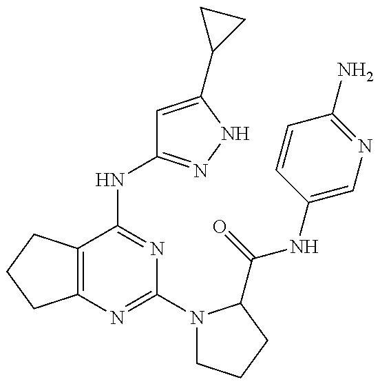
C12=C(C(NC3=NNC(C4CC4)=C3)=NC(N3CCCC3C(=O)NC3=CN=C(N)C=C3)=N1)CCC2
